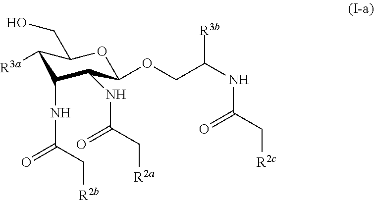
C1([R3a])C(NC(=O)C[R2b])C(NC(C[R2a])=O)C(OCC(NC(C[R2c])=O)[R3b])OC1CO
